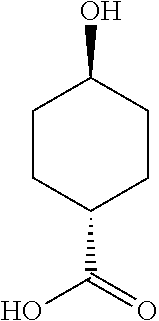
OC(C1CCC(O)CC1)=O
